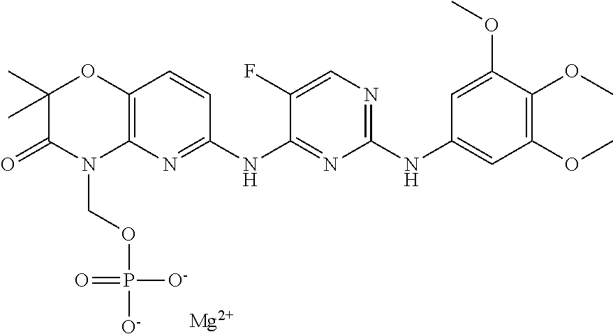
C1(C)(C)C(=O)N(COP([O-])([O-])=O)C2=C(O1)C=CC(NC1=NC(NC3=CC(OC)=C(OC)C(OC)=C3)=NC=C1F)=N2.[Mg]
